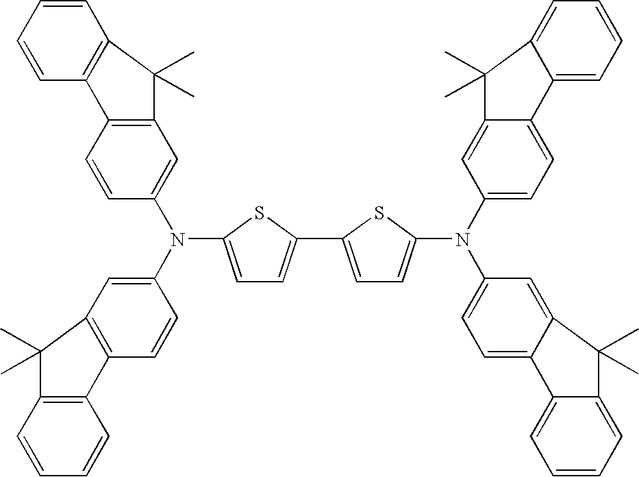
C1=C(N(C2=CC3=C(C=C2)C2=C(C=CC=C2)C3(C)C)C2=CC3=C(C=C2)C2=C(C=CC=C2)C3(C)C)SC(C2=CC=C(N(C3=CC=C4C(=C3)C(C)(C)C3=CC=CC=C43)C3=CC=C4C(=C3)C(C)(C)C3=CC=CC=C43)S2)=C1
